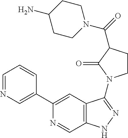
C1(C2=CN=CC=C2)=CC2=C(C=N1)NN=C2N1CCC(C(=O)N2CCC(N)CC2)C1=O
